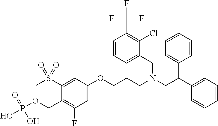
CS(C1=CC(OCCCN(CC(C2=CC=CC=C2)C2=CC=CC=C2)CC2=CC=CC(C(F)(F)F)=C2Cl)=CC(F)=C1COP(O)(=O)O)(=O)=O
